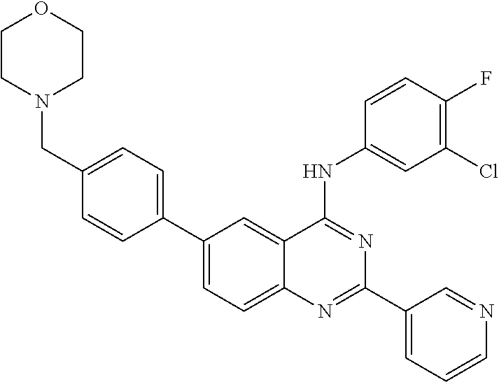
C1=C(CN2CCOCC2)C=CC(C2=CC=C3C(=C2)C(NC2=CC(Cl)=C(F)C=C2)=NC(C2=CC=CN=C2)=N3)=C1
